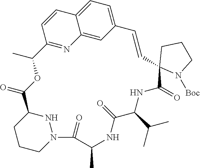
N12C(=O)C(C)NC(=O)C(C(C)C)NC(=O)C3(C=CC4=CC=C5C(=C4)N=C(C(C)OC(=O)C(N1)CCC2)C=C5)N([Boc])CCC3
